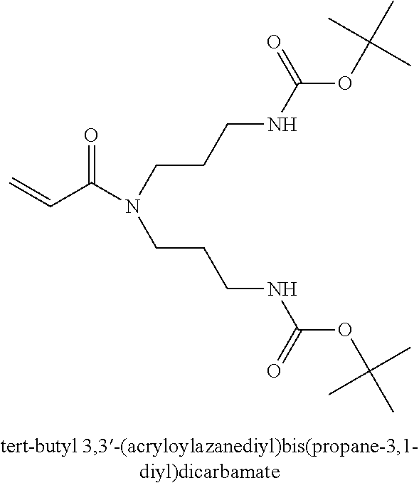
C=CC(N(CCCNC(OC(C)(C)C)=O)CCCNC(=O)OC(C)(C)C)=O
